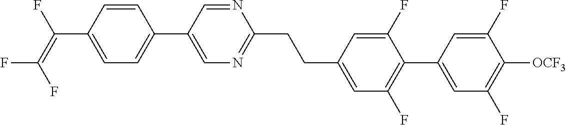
C(C1=CC(F)=C(C2=CC(F)=C([OCF3])C(F)=C2)C(F)=C1)CC1=NC=C(C2=CC=C(C(=C(F)F)F)C=C2)C=N1
